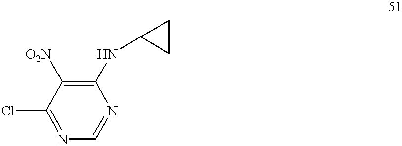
C1(NC2CC2)=C([O2N])C(Cl)=NC=N1
